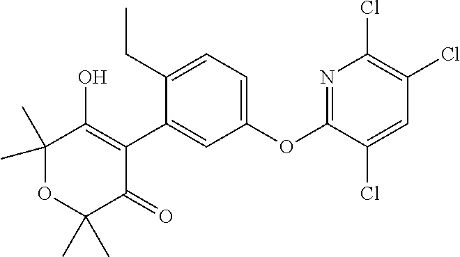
C1(C2=CC(OC3=NC(Cl)=C(Cl)C=C3Cl)=CC=C2CC)=C(O)C(C)(C)OC(C)(C)C1=O
